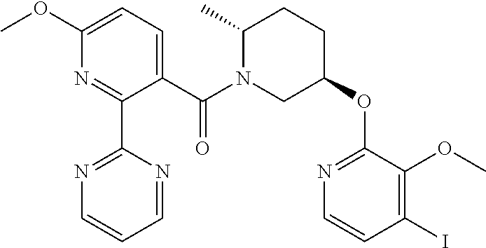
C1(C)N(C(C2=CC=C(OC)N=C2C2=NC=CC=N2)=O)CC(OC2=NC=CC(I)=C2OC)CC1
